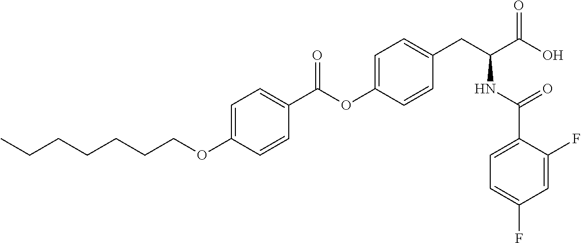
C1=C(OCCCCCCC)C=CC(C(OC2=CC=C(CC(C(O)=O)NC(C3=CC=C(F)C=C3F)=O)C=C2)=O)=C1
